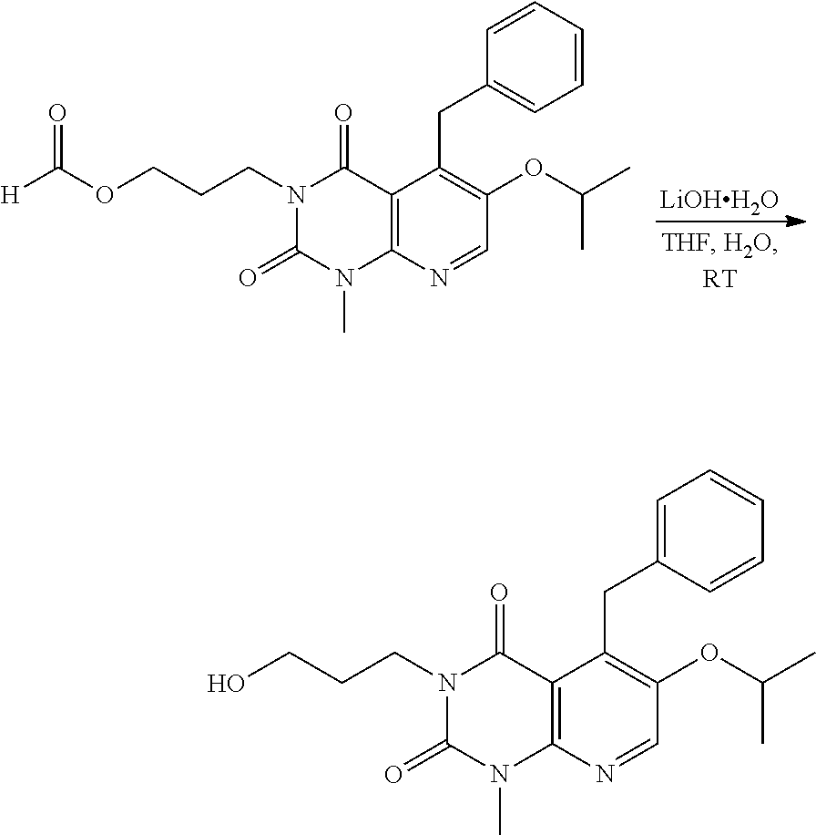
[LiOHH2O].N1(CCCOC([H])=O)C(=O)N(C)C2=C(C1=O)C(CC1=CC=CC=C1)=C(OC(C)C)C=N2.N1(CCCO)C(=O)N(C)C2=C(C1=O)C(CC1=CC=CC=C1)=C(OC(C)C)C=N2
